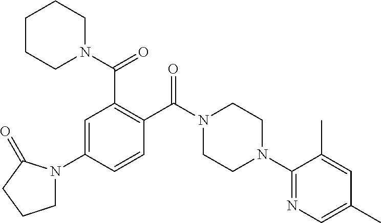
C1=C(N2CCCC2=O)C=CC(C(N2CCN(C3=NC=C(C)C=C3C)CC2)=O)=C1C(N1CCCCC1)=O
